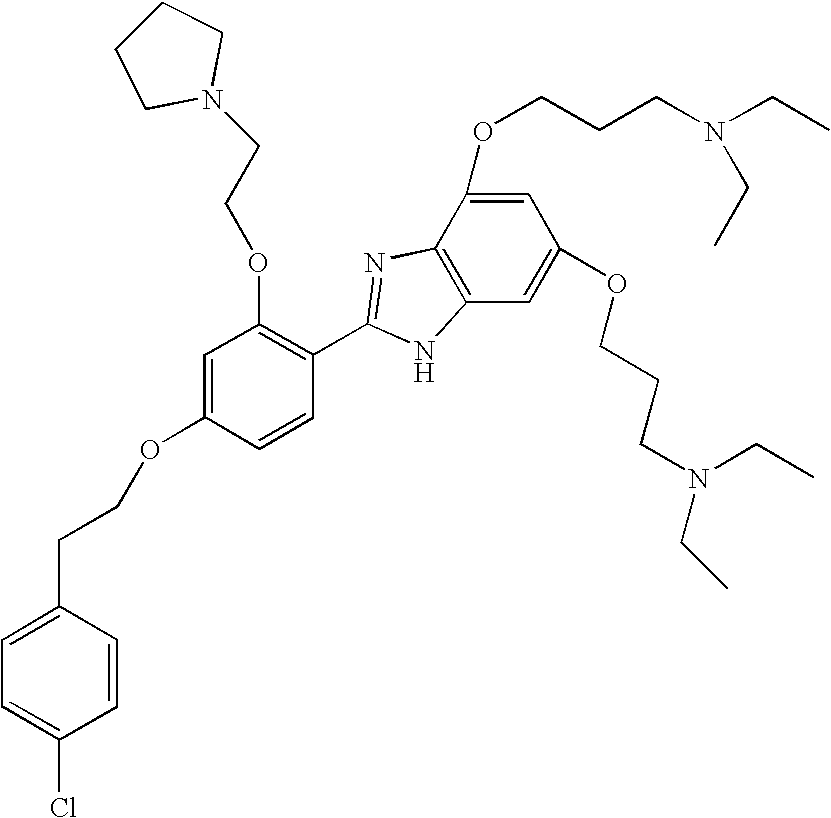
C1=C(OCCCN(CC)CC)C2=C(C=C1OCCCN(CC)CC)NC(C1=C(OCCN3CCCC3)C=C(OCCC3=CC=C(Cl)C=C3)C=C1)=N2
